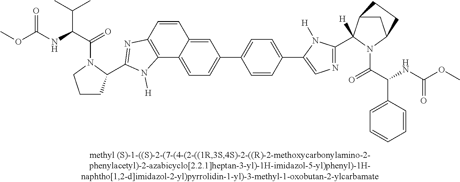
C12=CC(C3=CC=C(C4=CN=C(C5([H])C6CC(N5C(C(NC(OC)=O)C5=CC=CC=C5)=O)CC6)N4[H])C=C3)=CC=C1C1=C(C=C2)N=C(C2CCCN2C(C(NC(OC)=O)C(C)C)=O)N1[H]
